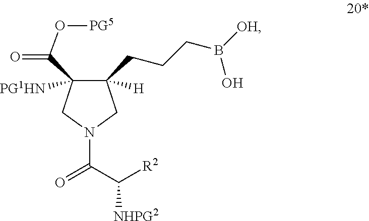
C1(CCCB([OH])O)([H])C(C(O[PG5])=O)([PG1HN])CN(C(C([R2])[NHPG2])=O)C1
